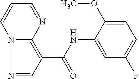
N1=CC(C(=O)NC2=CC(F)=CC=C2OC)=C2N1C=CC=N2
